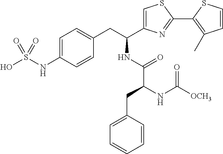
C1=C(NS(O)(=O)=O)C=CC(CC(C2=CSC(C3=C(C)C=CS3)=N2)NC(C(CC2=CC=CC=C2)NC([OCH3])=O)=O)=C1
